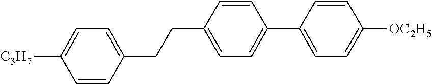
C(C1=CC=C(C2=CC=C([OC2H5])C=C2)C=C1)CC1=CC=C([C3H7])C=C1
